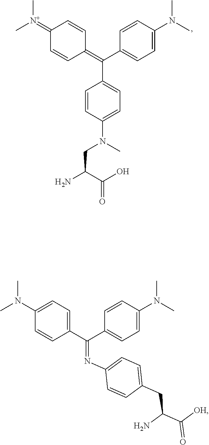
C1(=[N+](C)C)C=CC(=C(C2=CC=C(N(C)C)C=C2)C2=CC=C(N(CC(N)C(O)=O)C)C=C2)C=C1.C1(N(C)C)=CC=C(C(C2=CC=C(N(C)C)C=C2)=NC2=CC=C(CC(C([OH])=O)N)C=C2)C=C1
